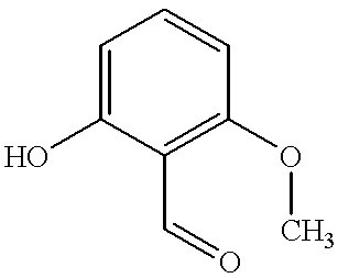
C1=C(O)C(C=O)=C(OC)C=C1
